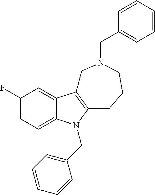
C1(F)=CC=C2C(=C1)C1=C(N2CC2=CC=CC=C2)CCCN(CC2=CC=CC=C2)C1
